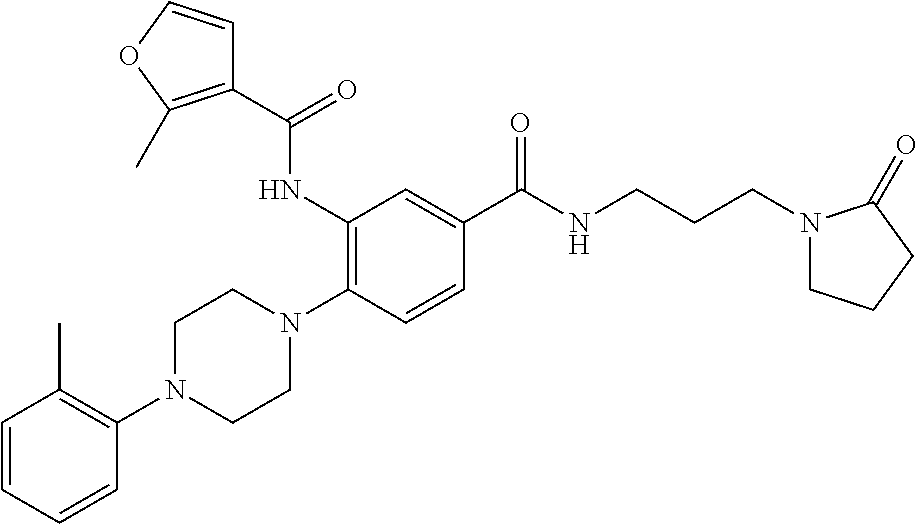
C1=CC=CC(N2CCN(C3=C(NC(C4=C(C)OC=C4)=O)C=C(C(NCCCN4CCCC4=O)=O)C=C3)CC2)=C1C
